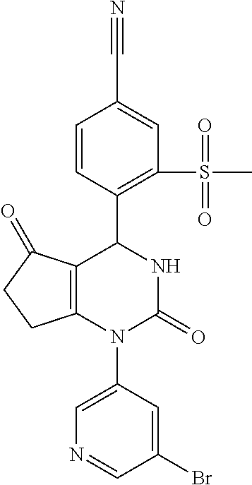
C1=C(N2C3=C(C(=O)CC3)C(C3=C(S(C)(=O)=O)C=C(C#N)C=C3)NC2=O)C=C(Br)C=N1
